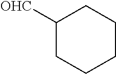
[OHC]C1CCCCC1
